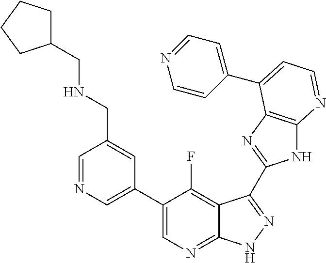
C1=NC=C(C2=CN=C3C(=C2F)C(C2=NC4=C(N2)N=CC=C4C2=CC=NC=C2)=NN3)C=C1CNCC1CCCC1
